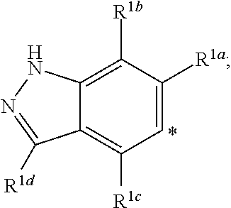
C1=C([R1a])C([R1b])=C2C(=C1[R1c])C([R1d])=NN2
